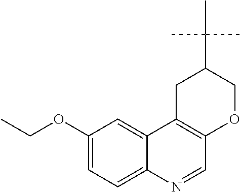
C1(OCC)=CC=C2C(=C1)C1=C(C=N2)OCC(C(C)(C)C)C1
